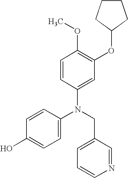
C1=CC(N(CC2=CC=CN=C2)C2=CC=C(O)C=C2)=CC(OC2CCCC2)=C1OC
